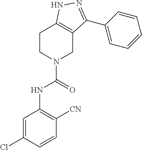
C1=C(Cl)C=CC([CN])=C1NC(N1CC2=C(CC1)NN=C2C1=CC=CC=C1)=O
